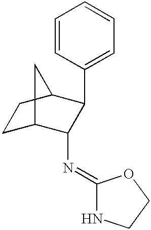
C1C2C(N=C3NCCO3)C(C3=CC=CC=C3)C(C1)C2
